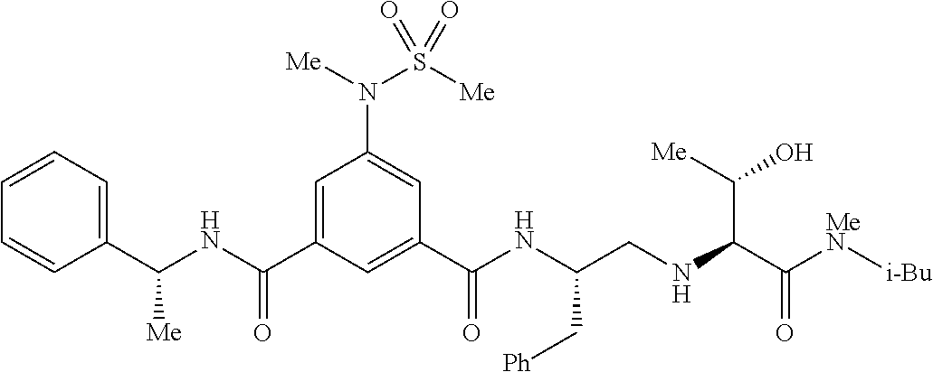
C1(C(NC(C2=CC(N([Me])S([Me])(=O)=O)=CC(C(NC(CNC(C([MeN][i-Bu])=O)C([Me])O)C[Ph])=O)=C2)=O)[Me])=CC=CC=C1
